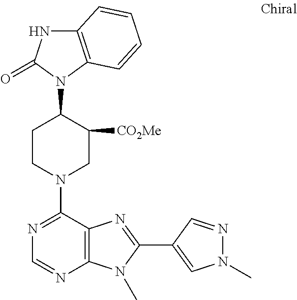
C12=C(N(C3CCN(C4=NC=NC5=C4N=C(C4=CN(C)N=C4)N5C)CC3[CO2Me])C(=O)N1)C=CC=C2
